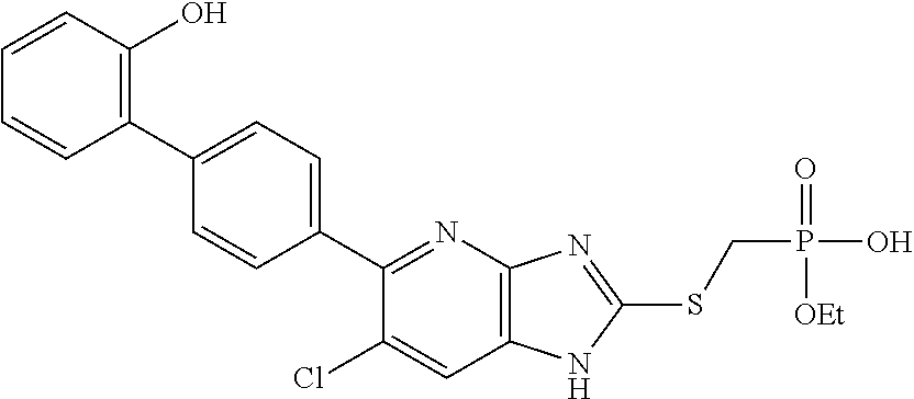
C1=CC(O)=C(C2=CC=C(C3=NC4=C(C=C3Cl)NC(SCP(O)(=O)[OEt])=N4)C=C2)C=C1
